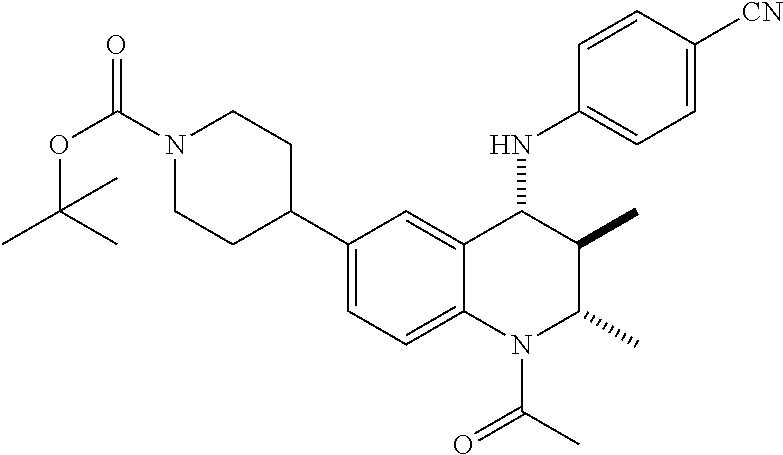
C1(C2CCN(C(OC(C)(C)C)=O)CC2)=CC=C2C(=C1)C(NC1=CC=C([CN])C=C1)C(C)C(C)N2C(=O)C
